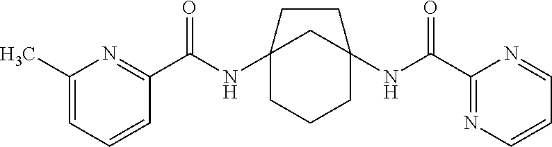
C12(NC(C3=NC(C)=CC=C3)=O)CCCC(NC(C3=NC=CC=N3)=O)(C1)CC2
